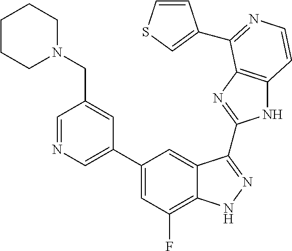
C1=C(C2=CC(F)=C3C(=C2)C(C2=NC4=C(N2)C=CN=C4C2=CSC=C2)=NN3)C=C(CN2CCCCC2)C=N1
